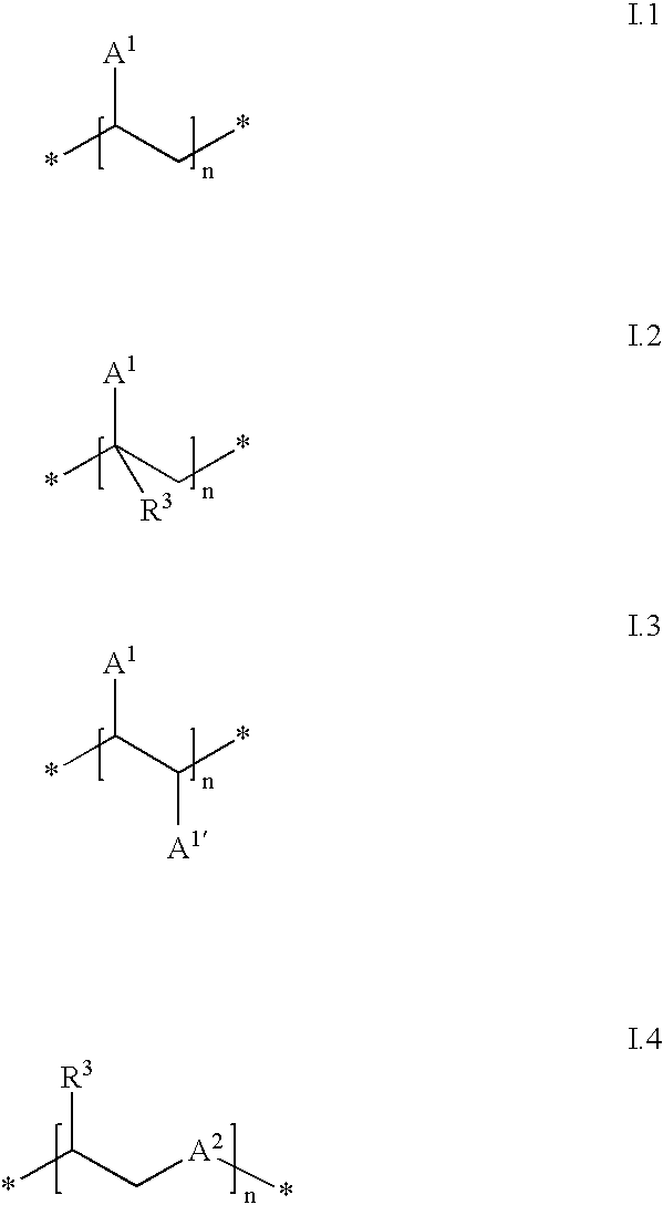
*C(C*)[A1].*C(C*)([A1])[R3].*C(C(*)[A1])[A1].*C(C[A2]*)[R3]
